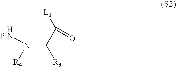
N(C(C(=O)[L1])[R3])([R4])N.P
